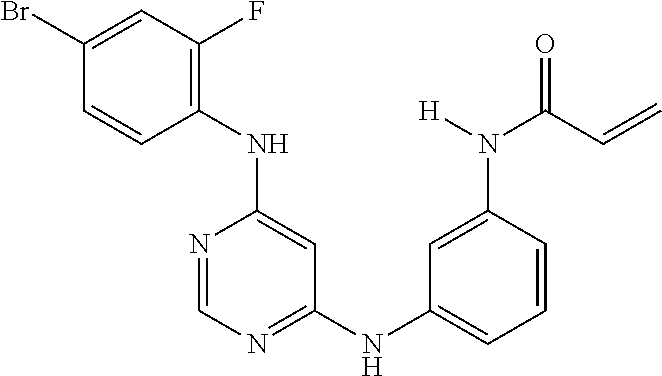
C1(Br)=CC(F)=C(NC2=CC(NC3=CC=CC(N(C(C=C)=O)[H])=C3)=NC=N2)C=C1
